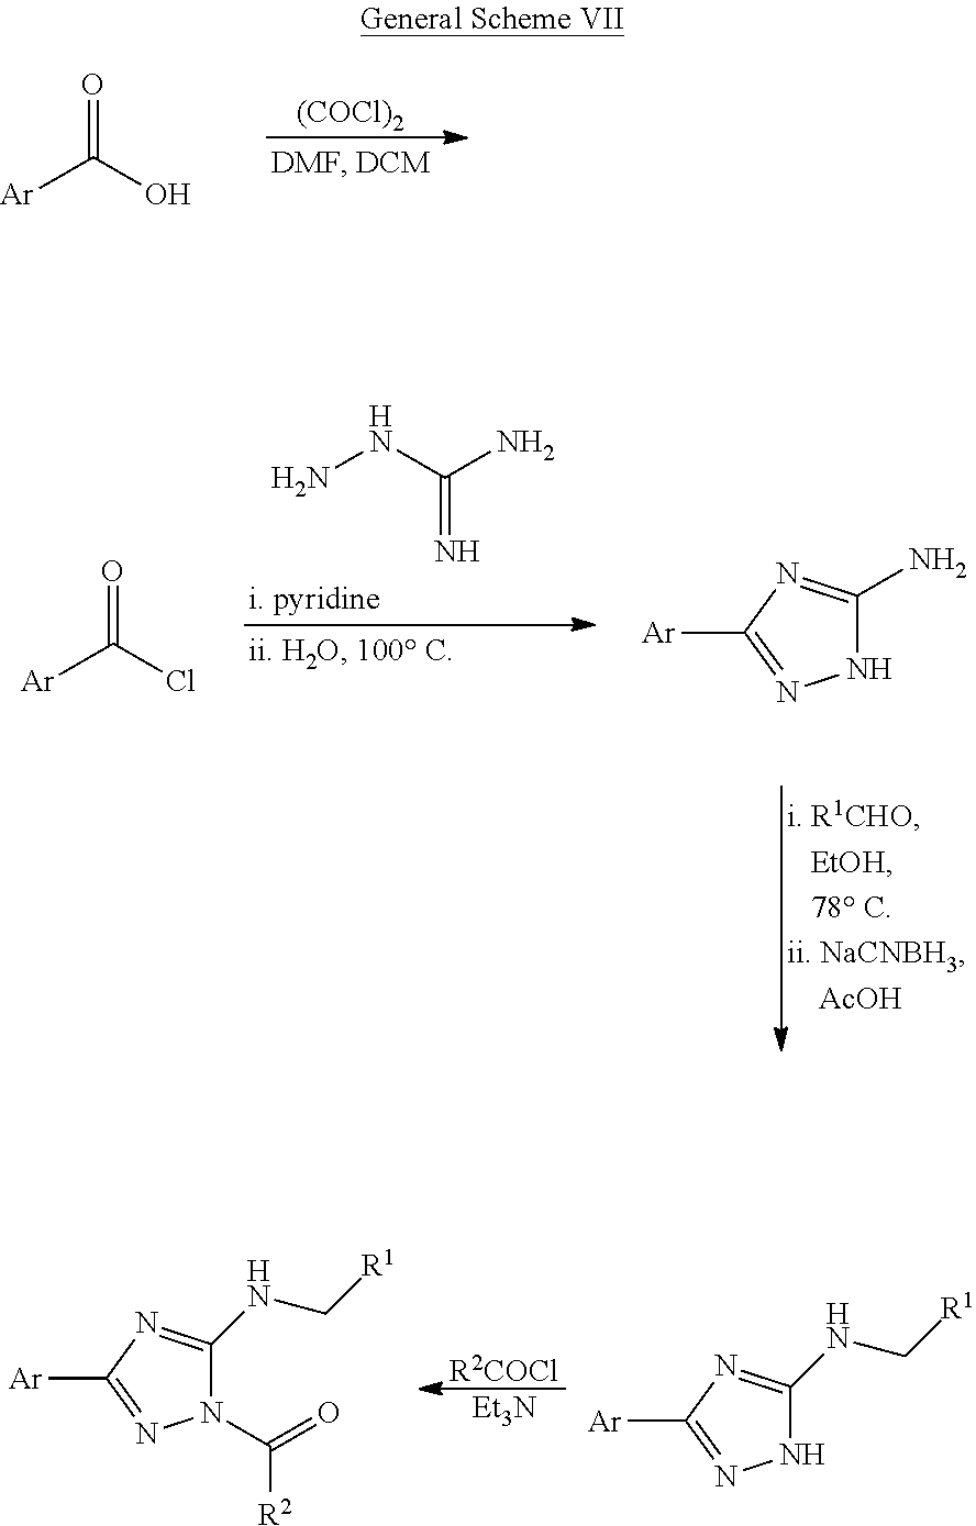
[(COCl)2].O=C(O)[Ar].C(=N)(NN)N.N1C(N)=NC([Ar])=N1.O=C(Cl)[Ar].[R2COCl].[Et3N].N1(C(=O)[R2])C(NC[R1])=NC([Ar])=N1.N1N=C([Ar])N=C1NC[R1]
